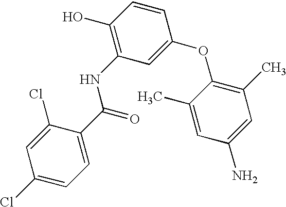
C1(O)=C(NC(=O)C2=CC=C(Cl)C=C2Cl)C=C(OC2=C(C)C=C(N)C=C2C)C=C1
